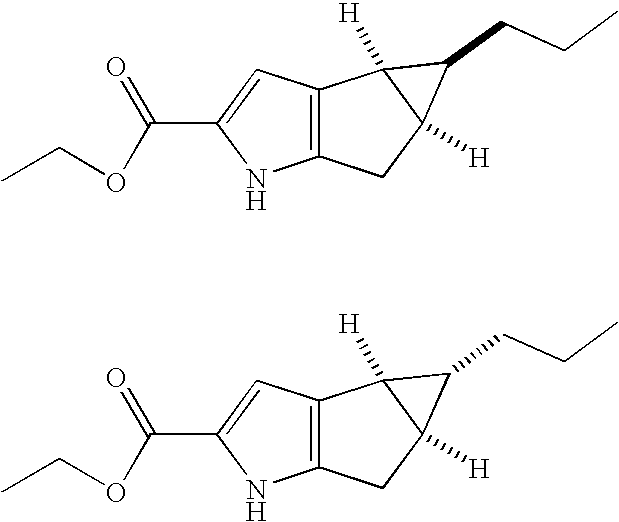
C12=C(CC3([H])C1([H])C3CCC)NC(C(=O)OCC)=C2.C12=C(CC3([H])C1([H])C3CCC)NC(C(=O)OCC)=C2
